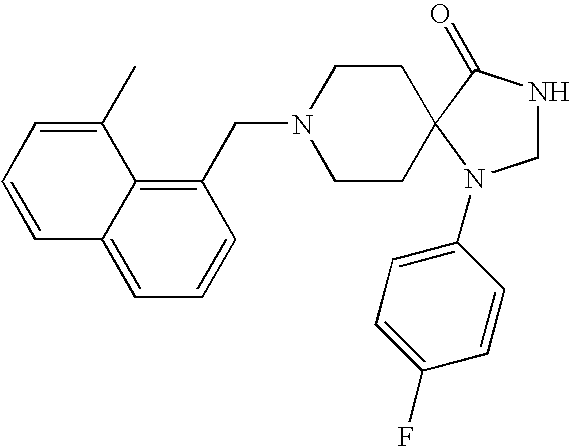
C1NC(=O)C2(N1C1=CC=C(F)C=C1)CCN(CC1=C3C(=CC=C1)C=CC=C3C)CC2
